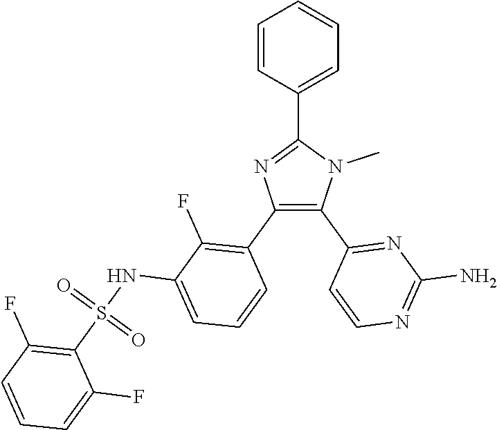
C1=C(C2=NC(C3=C(F)C(NS(C4=C(F)C=CC=C4F)(=O)=O)=CC=C3)=C(C3=NC(N)=NC=C3)N2C)C=CC=C1
